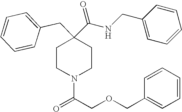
C1CN(C(COCC2=CC=CC=C2)=O)CCC1(CC1=CC=CC=C1)C(NCC1=CC=CC=C1)=O
